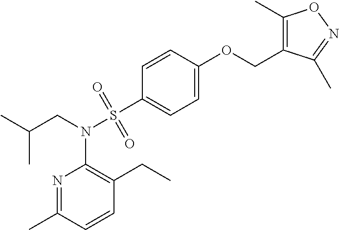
N1=C(C)C=CC(CC)=C1N(CC(C)C)S(C1=CC=C(OCC2=C(C)ON=C2C)C=C1)(=O)=O
